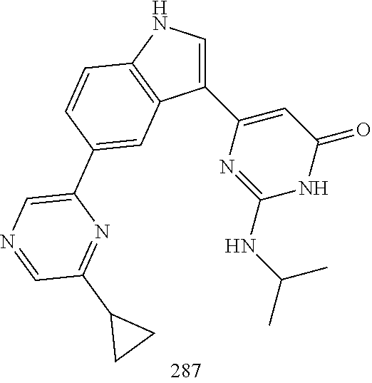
C1(C2=CC(=O)NC(NC(C)C)=N2)=CNC2=C1C=C(C1=CN=CC(C3CC3)=N1)C=C2
